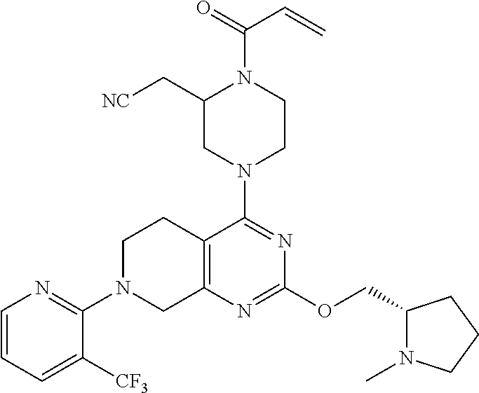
C1=CC=C([CF3])C(N2CC3=C(CC2)C(N2CC(C[NC])N(C(=O)C=C)CC2)=NC(OCC2N(C)CCC2)=N3)=N1
